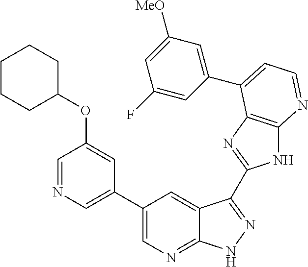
C1(C2=CN=CC(OC3CCCCC3)=C2)=CN=C2C(=C1)C(C1=NC3=C(N1)N=CC=C3C1=CC([MeO])=CC(F)=C1)=NN2
